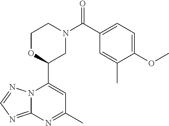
N12C(=NC=N1)N=C(C)C=C2C1CN(C(=O)C2=CC=C(OC)C(C)=C2)CCO1
